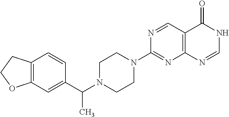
C12=C(C=C(C(C)N3CCN(C4=NC5=C(C=N4)C(=O)NC=N5)CC3)C=C1)OCC2
